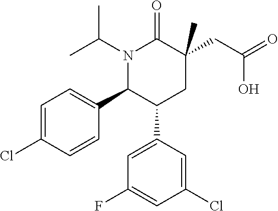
C1=C(Cl)C=CC(C2C(C3=CC(F)=CC(Cl)=C3)CC(C)(CC(=O)O)C(=O)N2C(C)C)=C1
